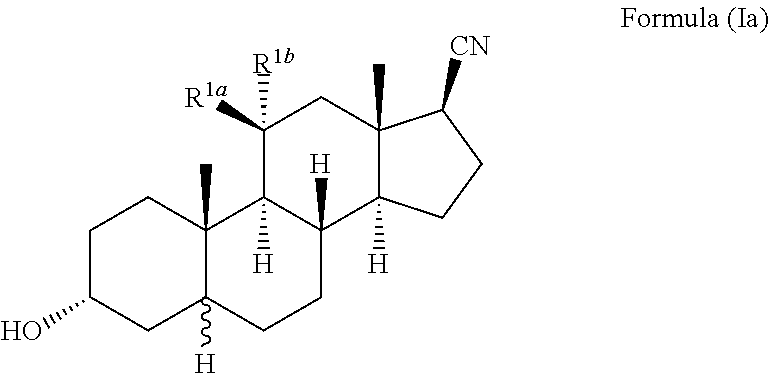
C1C(O)CC2([H])C(C)(C1)C1([H])C([H])(CC2)C2([H])C(C)(CC1([R1a])[R1b])C([CN])CC2
